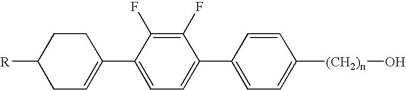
C1CC([R])CC=C1C1=CC=C(C2=CC=C([(CH2)n]O)C=C2)C(F)=C1F
